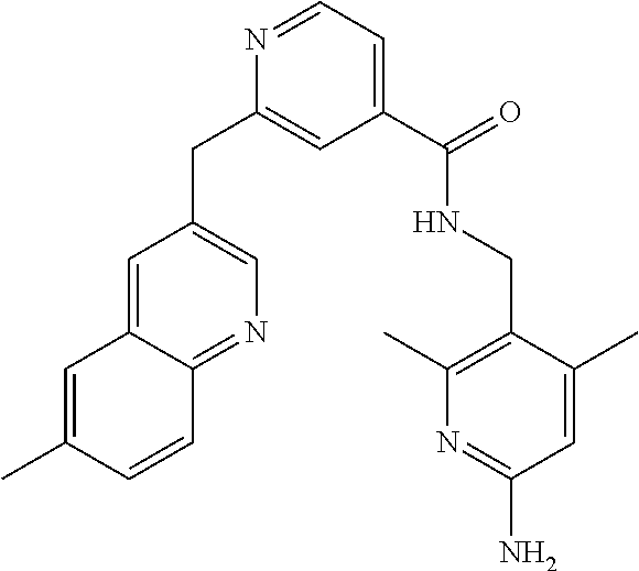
N1=CC=C(C(NCC2=C(C)N=C(N)C=C2C)=O)C=C1CC1=CN=C2C(=C1)C=C(C)C=C2
